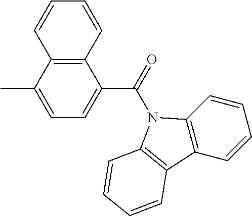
C12=C(C(C)=CC=C1C(=O)N1C3=C(C=CC=C3)C3=C1C=CC=C3)C=CC=C2
